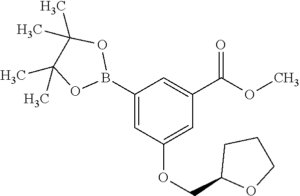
C1(B2OC(C)(C)C(C)(C)O2)=CC(OCC2OCCC2)=CC(C(OC)=O)=C1
